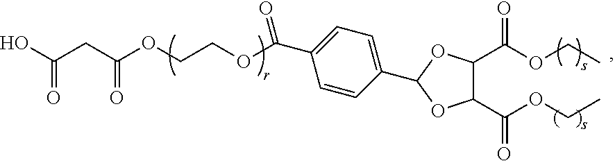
C1(C(OCC)=O)C(C(OCC)=O)OC(C2=CC=C(C(=O)OCCOC(CC(O)=O)=O)C=C2)O1
